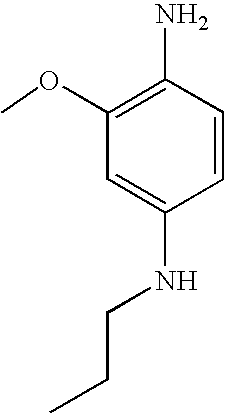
N(C1=CC(OC)=C(N)C=C1)CCC
